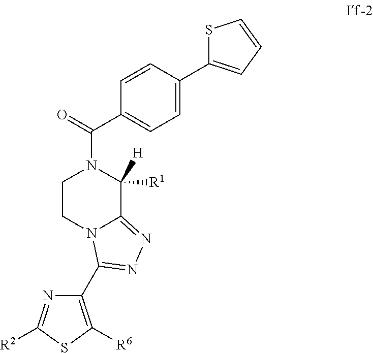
C1CN2C(=NN=C2C2=C([R6])SC([R2])=N2)C([R1])([H])N1C(=O)C1=CC=C(C2=CC=CS2)C=C1
